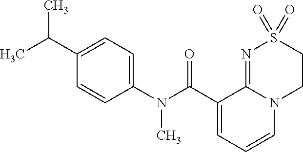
C1(C(C)C)=CC=C(N(C(C2=CC=CN3C2=NS(=O)(=O)CC3)=O)C)C=C1
